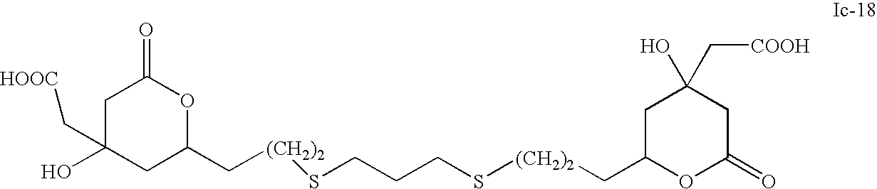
C([(CH2)2]SCCCS[(CH2)2]CC1OC(=O)CC(O)(C[COOH])C1)C1OC(=O)CC(O)(C[COOH])C1
